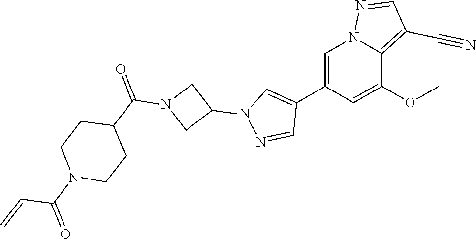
C1=C(C2=CN(C3CN(C(C4CCN(C(=O)C=C)CC4)=O)C3)N=C2)C=C(OC)C2=C(C#N)C=NN12
